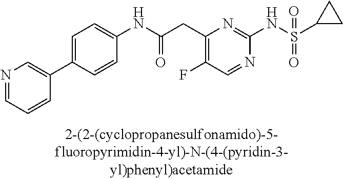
N1=CC(F)=C(CC(NC2=CC=C(C3=CN=CC=C3)C=C2)=O)N=C1NS(=O)(=O)C1CC1
